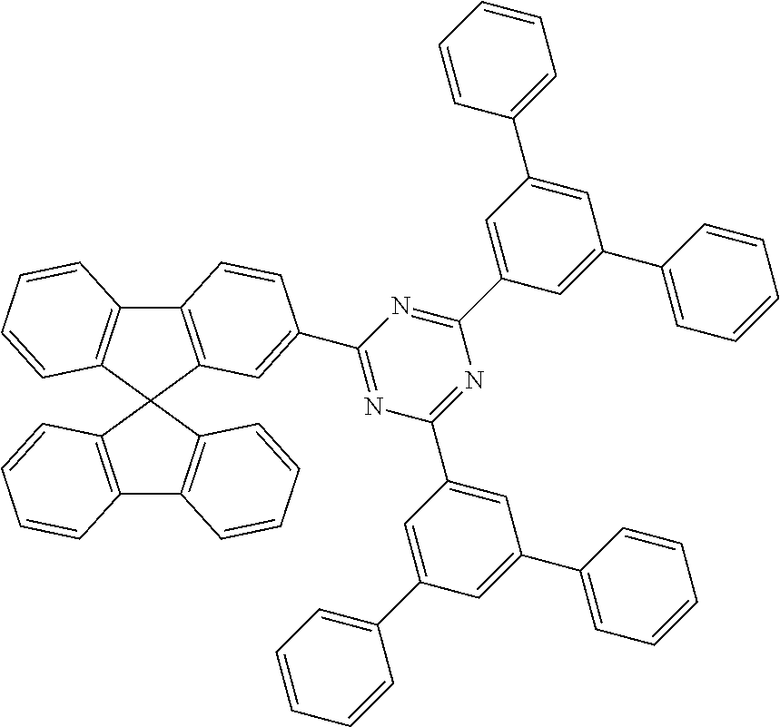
C12=C(C=CC=C1)C1(C3=C2C=CC=C3)C2=C(C3=C1C=CC=C3)C=CC(C1=NC(C3=CC(C4=CC=CC=C4)=CC(C4=CC=CC=C4)=C3)=NC(C3=CC(C4=CC=CC=C4)=CC(C4=CC=CC=C4)=C3)=N1)=C2
